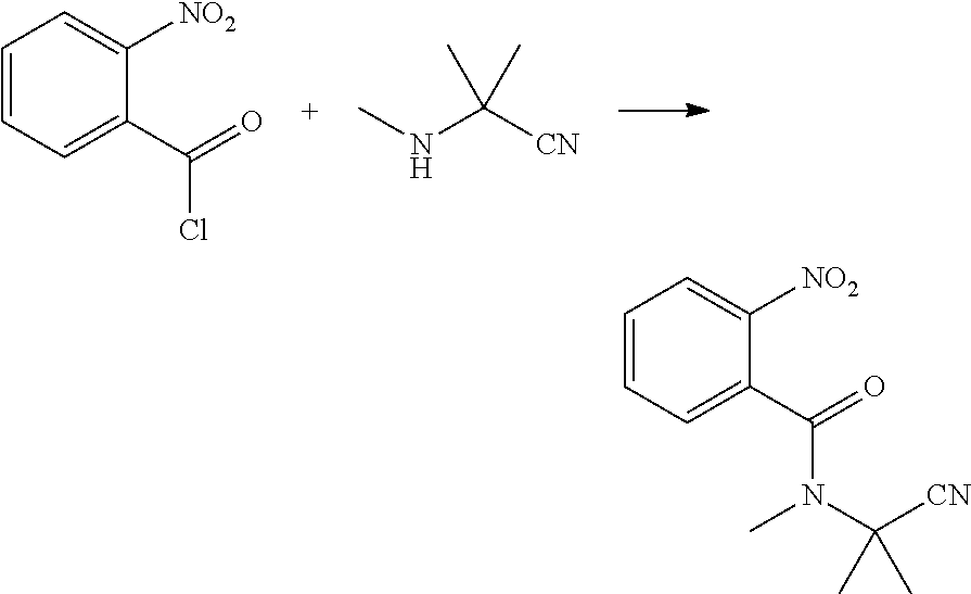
C1=CC=C(C(=O)Cl)C([NO2])=C1.CNC([CN])(C)C.C1=CC=C(C(=O)N(C([CN])(C)C)C)C([NO2])=C1
